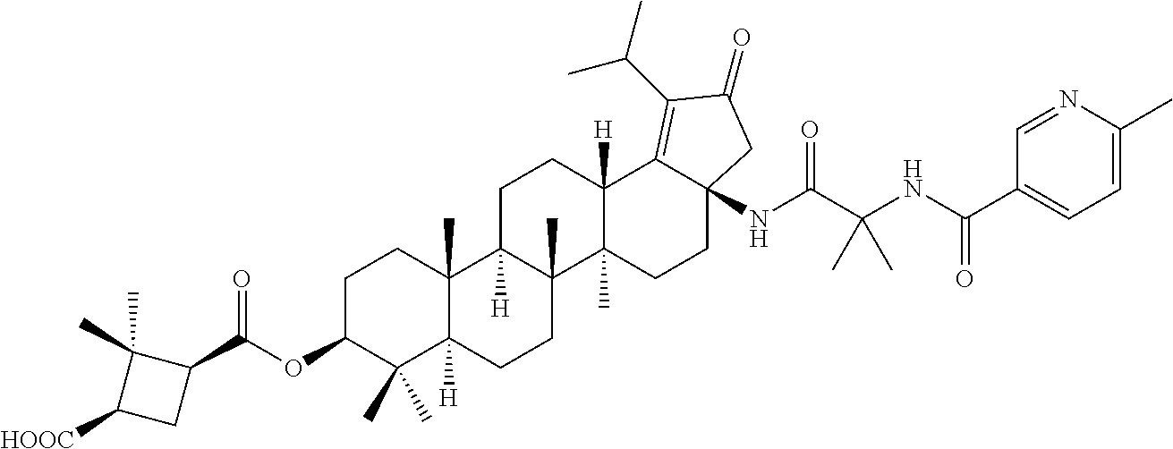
C1C2([H])C(C)(C3(C)C([H])(C1)C1=C(C(C)C)C(=O)CC1(NC(C(NC(C1=CC=C(C)N=C1)=O)(C)C)=O)CC3)CCC1([H])C2(C)CCC(OC(C2C(C)(C)C([HOOC])C2)=O)C1(C)C
